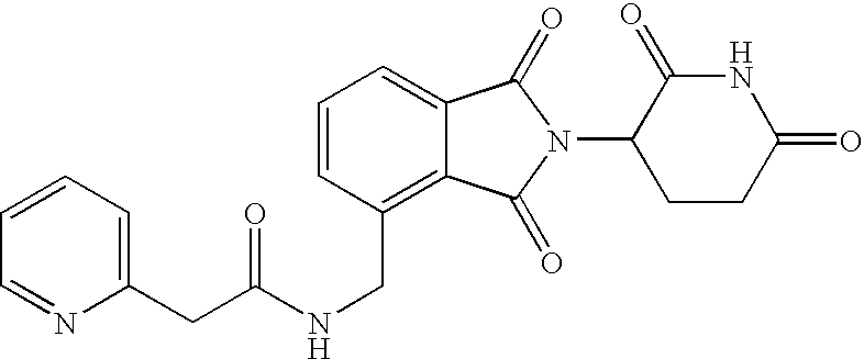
N(CC1=C2C(=CC=C1)C(=O)N(C1CCC(=O)NC1=O)C2=O)C(=O)CC1=CC=CC=N1
